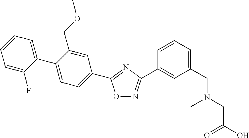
C1(C2=CC=C(C3=NC(C4=CC(CN(CC(O)=O)C)=CC=C4)=NO3)C=C2COC)=CC=CC=C1F
